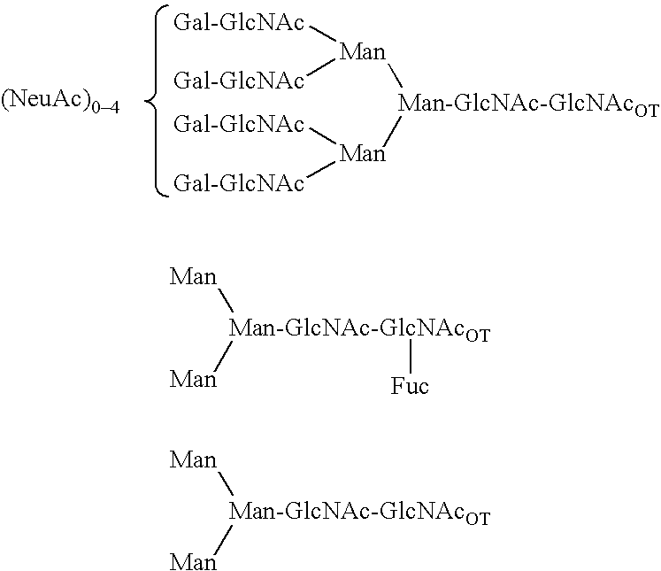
[Man]([Man-GlcNAc-GlcNAcOT][Man]([Gal-GlcNAc])[Gal-GlcNAc])([Gal-GlcNAc])[Gal-GlcNAc].[Man][Man-GlcNAc-GlcNAcOT]([Man])[Fuc].[Man][Man-GlcNAc-GlcNAcOT][Man]
